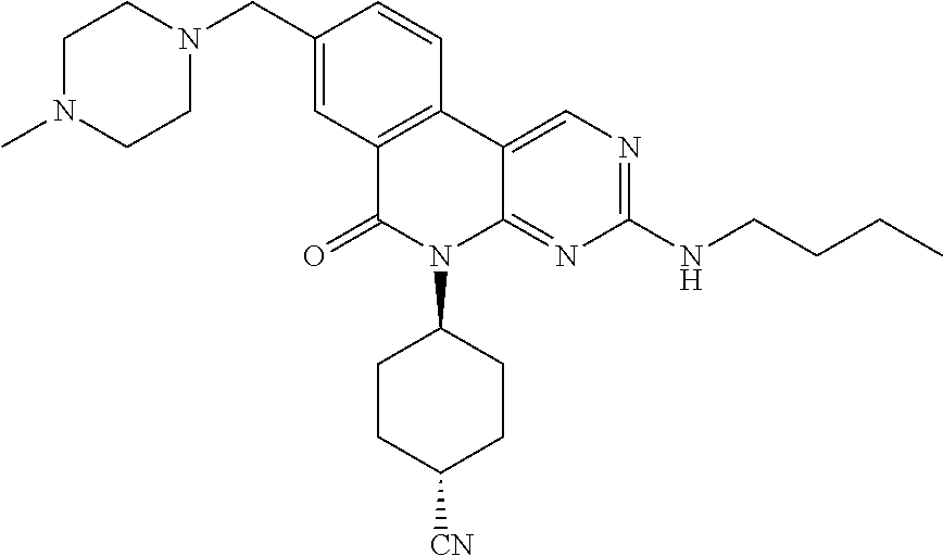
C1N(C)CCN(CC2=CC3=C(C=C2)C2=CN=C(NCCCC)N=C2N(C2CCC([CN])CC2)C3=O)C1
